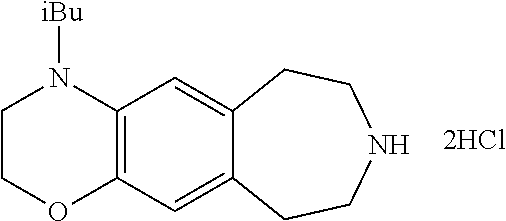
C1COC2=C(N1[iBu])C=C1C(=C2)CCNCC1.[2HCl]
